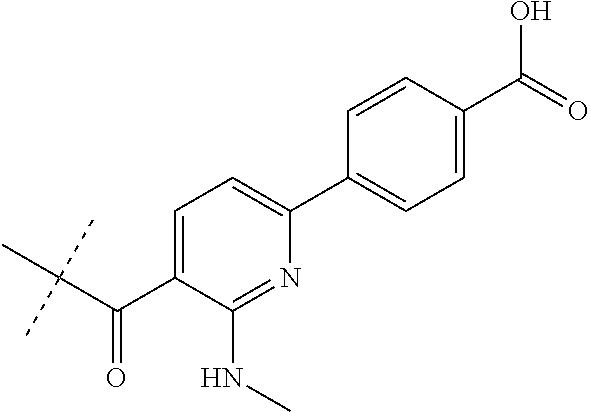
C1=C(C(=O)O)C=CC(C2=CC=C(C(C(C)(C)C)=O)C(NC)=N2)=C1
